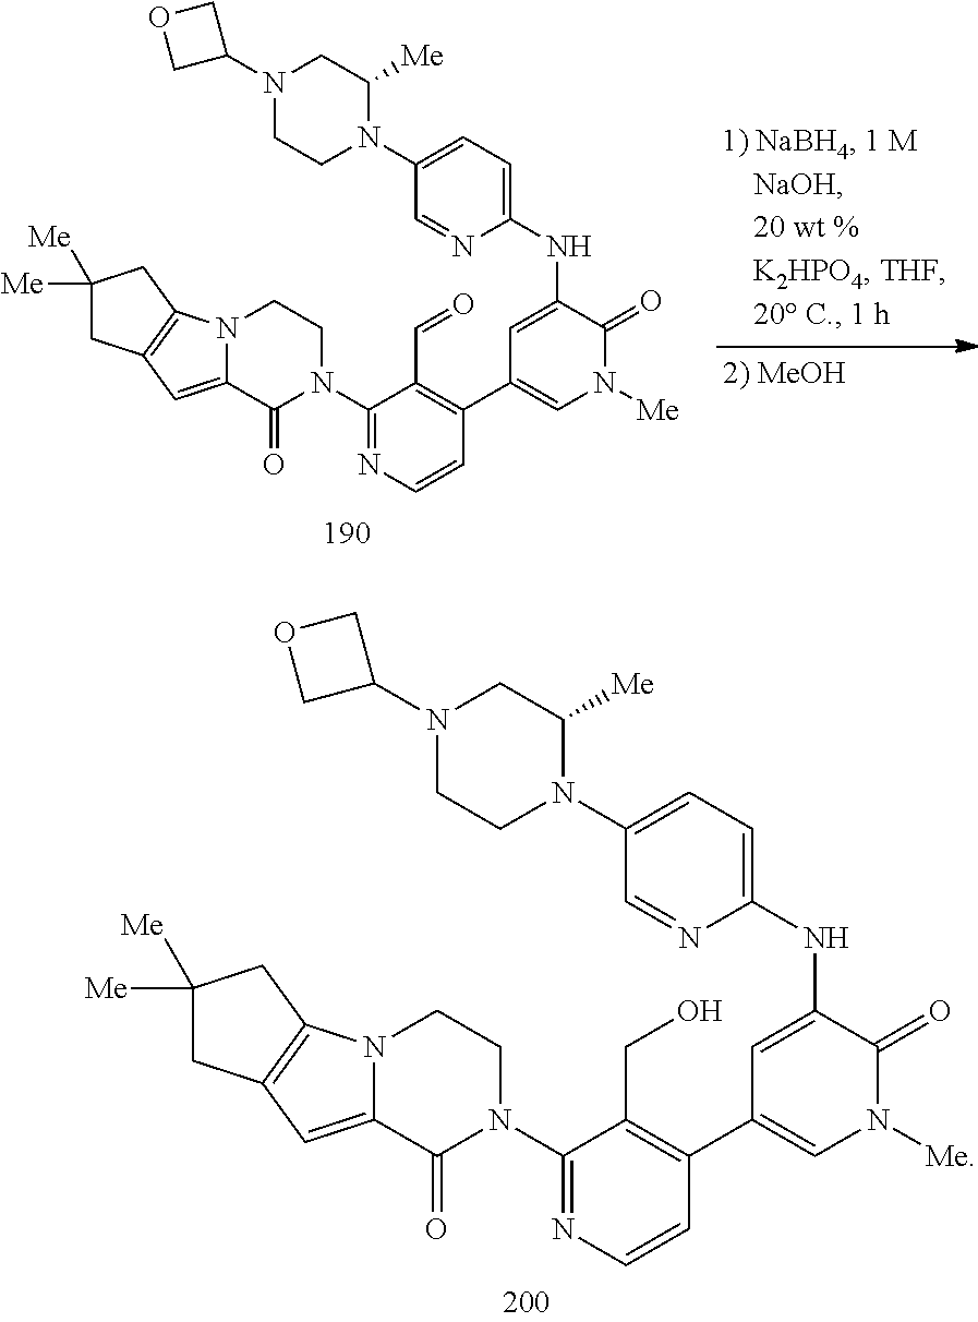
N1(C2COC2)CCN(C2=CC=C(NC3=CC(C4=C(C=O)C(N5CCN6C(=CC7=C6CC([Me])([Me])C7)C5=O)=NC=C4)=CN([Me])C3=O)N=C2)C([Me])C1.N1(C2COC2)CCN(C2=CC=C(NC3=CC(C4=C(CO)C(N5CCN6C(=CC7=C6CC([Me])([Me])C7)C5=O)=NC=C4)=CN([Me])C3=O)N=C2)C([Me])C1
